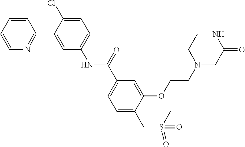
N1=C(C2=CC(NC(C3=CC=C(CS(=O)(=O)C)C(OCCN4CC(=O)NCC4)=C3)=O)=CC=C2Cl)C=CC=C1
